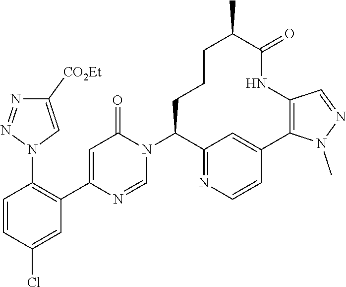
C1=CC(Cl)=CC(C2=CC(=O)N(C3C4=NC=CC(=C4)C4=C(NC(=O)C(C)CCC3)C=NN4C)C=N2)=C1N1C=C([CO2Et])N=N1
